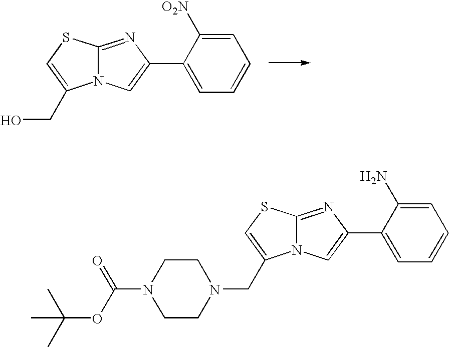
C12=NC(C3=CC=CC=C3[O2N])=CN1C(CO)=CS2.C12=NC(C3=CC=CC=C3N)=CN1C(CN1CCN(C(OC(C)(C)C)=O)CC1)=CS2
